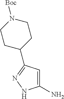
C1(N)=CC(C2CCN([Boc])CC2)=NN1
